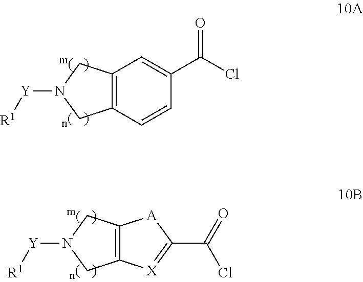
C12=C(C=CC(C(Cl)=O)=C1)CN([Y][R1])C2.C12=C(CN([Y][R1])C1)[X]=C(C(=O)Cl)[A]2
